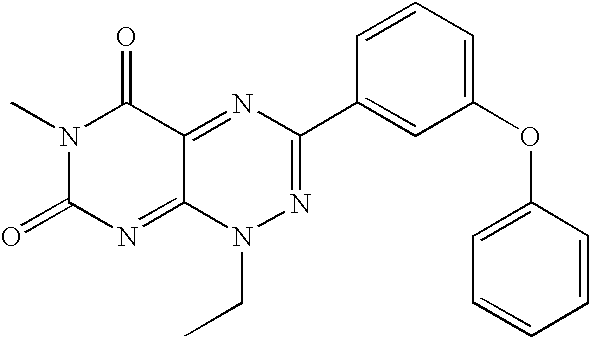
N1(C)C(=O)N=C2C(=NC(C3=CC(OC4=CC=CC=C4)=CC=C3)=NN2CC)C1=O
